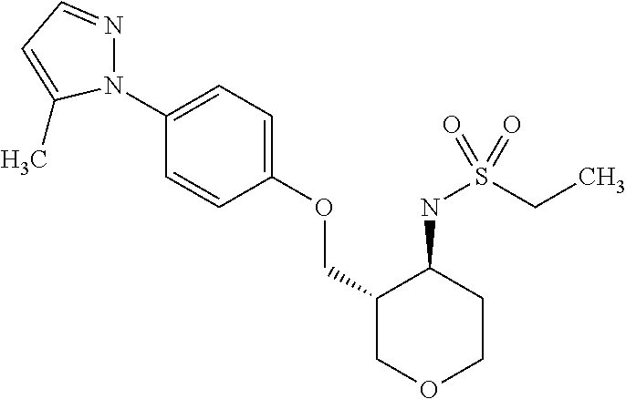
N1(C2=CC=C(OCC3COCCC3NS(CC)(=O)=O)C=C2)N=CC=C1C
